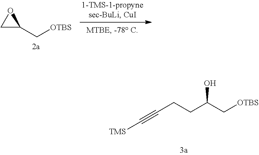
C(C[OTBS])(CCC#C[TMS])O.C1(C[OTBS])OC1
